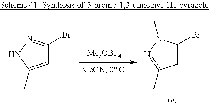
C1=C(Br)N(C)N=C1C.C1=C(C)NN=C1Br
